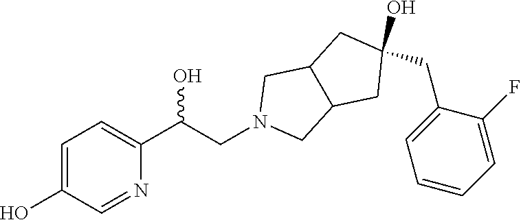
C1=C(O)C=NC(C(CN2CC3C(C2)CC(O)(CC2=CC=CC=C2F)C3)O)=C1
